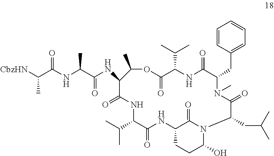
C1=CC(CC2N(C)C(=O)C(CC(C)C)N3C(O)CCC(NC(=O)C(C(C)C)NC(=O)C(NC(C(NC(C([CbzHN])C)=O)C)=O)C(C)OC(=O)C(C(C)C)NC2=O)C3=O)=CC=C1
